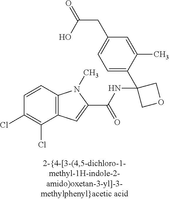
C1(Cl)=C(Cl)C2=C(C=C1)N(C)C(C(NC1(C3=CC=C(CC(=O)O)C=C3C)COC1)=O)=C2
